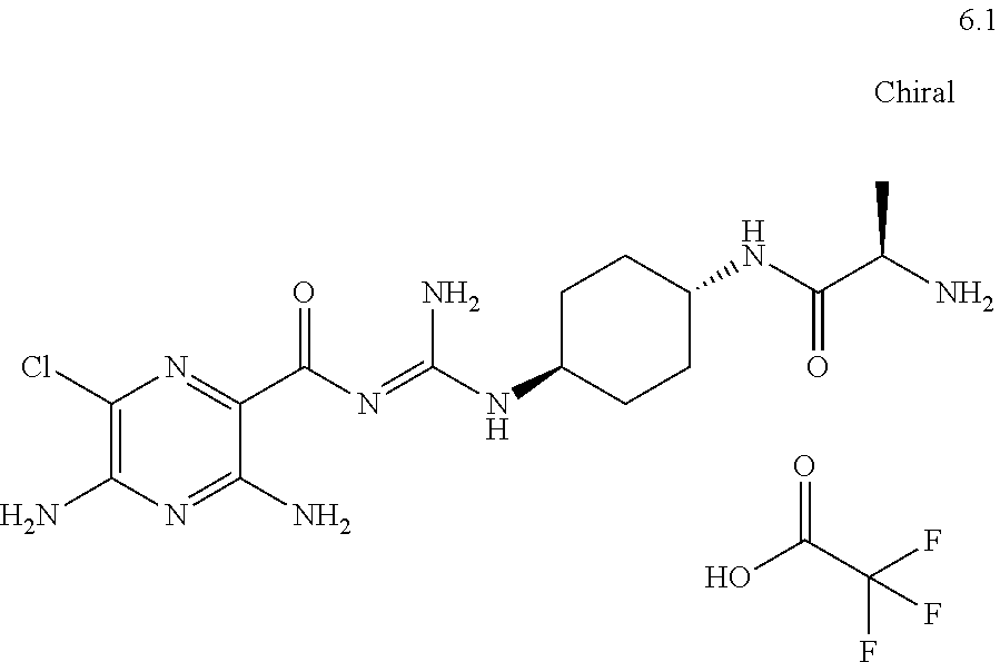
C(NC1CCC(NC(C(N)C)=O)CC1)(=NC(C1=NC(Cl)=C(N)N=C1N)=O)N.O=C(C(F)(F)F)O
